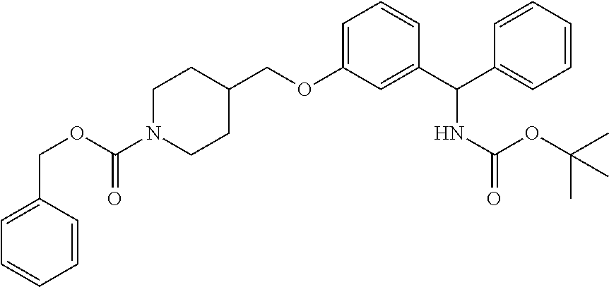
C1=C(COC(N2CCC(COC3=CC=CC(C(C4=CC=CC=C4)NC(=O)OC(C)(C)C)=C3)CC2)=O)C=CC=C1
